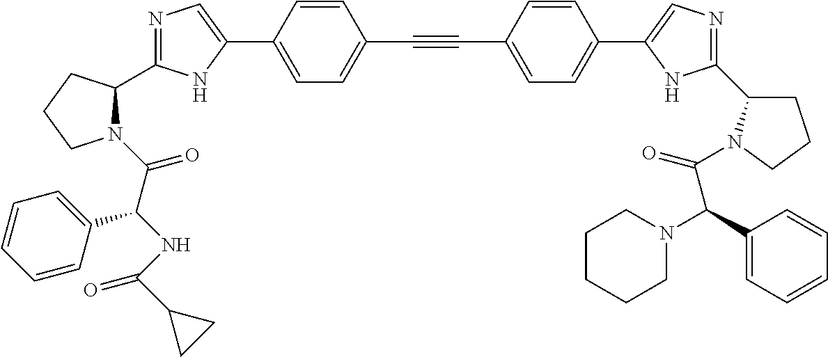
N1=C(C2N(C(C(NC(C3CC3)=O)C3=CC=CC=C3)=O)CCC2)NC(C2=CC=C(C#CC3=CC=C(C4=CN=C(C5CCCN5C(=O)C(C5=CC=CC=C5)N5CCCCC5)N4)C=C3)C=C2)=C1
